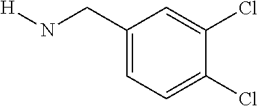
C1(CN[H])=CC=C(Cl)C(Cl)=C1
